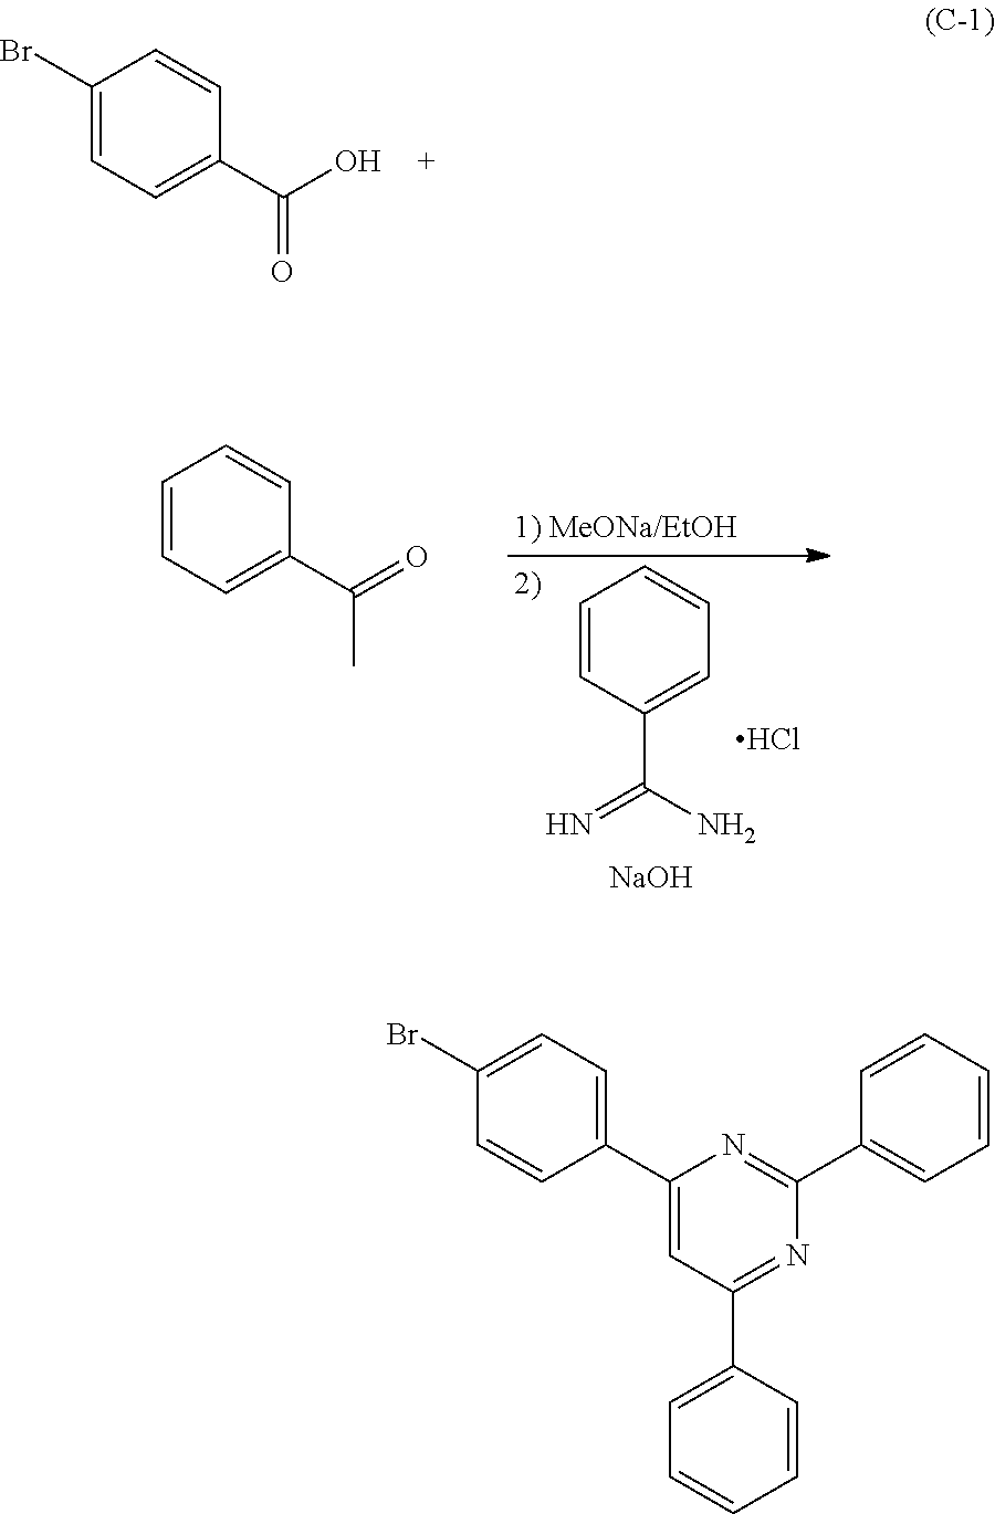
C1(Br)=CC=C(C(O)=O)C=C1.C1=CC(C(=N)N)=CC=C1.[NaOH].Cl.C1=CC=C(C(=O)C)C=C1.C1(Br)=CC=C(C2=CC(C3=CC=CC=C3)=NC(C3=CC=CC=C3)=N2)C=C1
